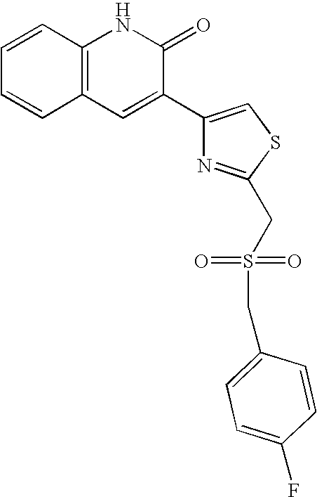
C1=CC2=C(C=C1)C=C(C1=CSC(CS(CC3=CC=C(F)C=C3)(=O)=O)=N1)C(=O)N2
